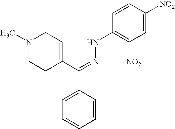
N1(C)CCC(C(=NNC2=C([NO2])C=C([NO2])C=C2)C2=CC=CC=C2)=CC1
